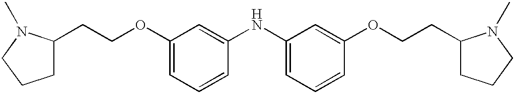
C(OC1=CC=CC(NC2=CC=CC(OCCC3CCCN3C)=C2)=C1)CC1CCCN1C
